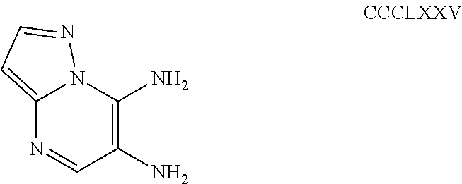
C12=CC=NN1C(N)=C(N)C=N2
